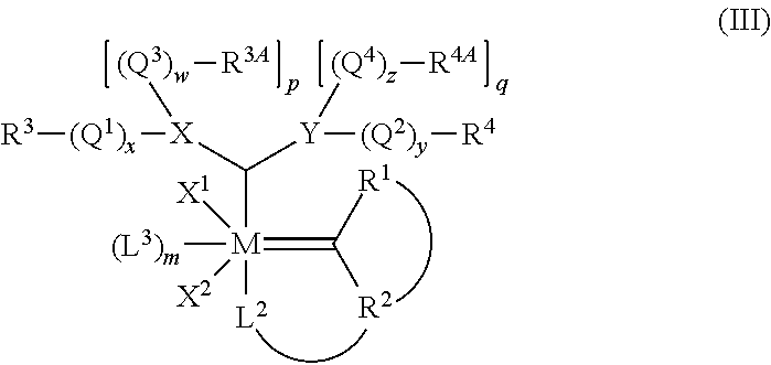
[R3][(Q1)x][X]([(Q3)w][R3A])C([Y]([(Q2)y][R4])[(Q4)z][R4A])[M](=C([R1])[R2])([L2])([X1])([(L3)m])[X2]
